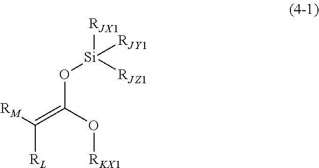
[RM]C(=C(O[RKX1])O[Si]([RJZ1])([RJX1])[RJY1])[RL]
